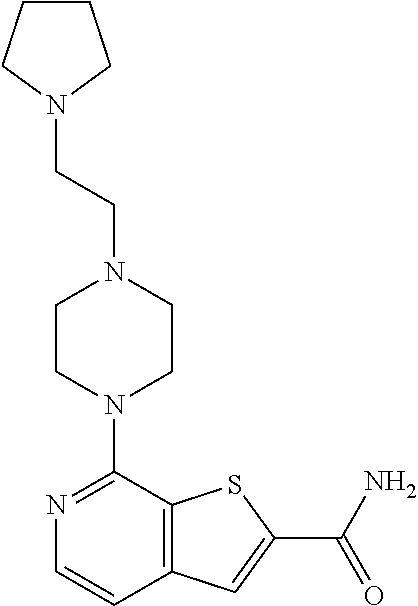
N1=C(N2CCN(CCN3CCCC3)CC2)C2=C(C=C1)C=C(C(=O)N)S2
